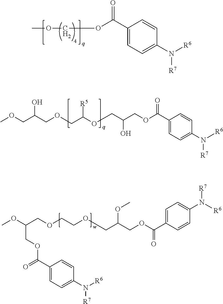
C1(C(OCOC)=O)=CC=C(N([R6])[R7])C=C1.C1(C(OCC(COC(COCC(COC)O)[R5])O)=O)=CC=C(N([R6])[R7])C=C1.C1(C(OCC(COCCOCC(OC)COC(C2=CC=C(N([R6])[R7])C=C2)=O)OC)=O)=CC=C(N([R6])[R7])C=C1
